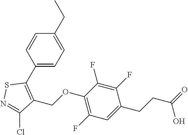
C1(CC)=CC=C(C2=C(COC3=C(F)C=C(CCC(=O)O)C(F)=C3F)C(Cl)=NS2)C=C1
